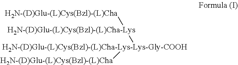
[H2N-(D)Glu-(L)Cys(Bzl)-(L)Cha][H2N-(D)Glu-(L)Cys(Bzl)-(L)Cha-Lys][H2N-(D)Glu-(L)Cys(Bzl)-(L)Cha-Lys-Lys-Gly-COOH][H2N-(D)Glu-(L)Cys(Bzl)-(L)Cha]
